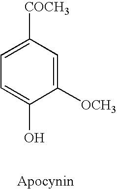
C1=C([COCH3])C=C([OCH3])C(O)=C1
